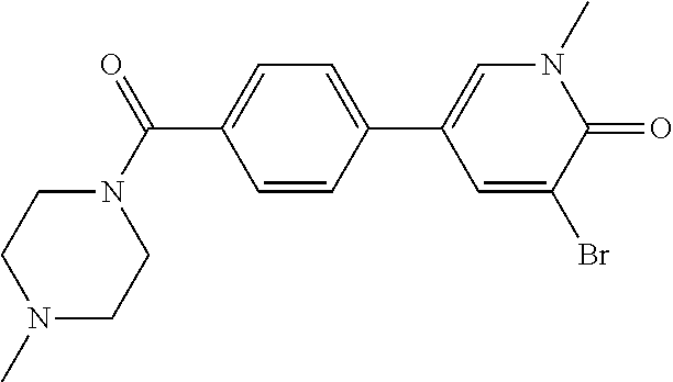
C1N(C(C2=CC=C(C3=CN(C)C(=O)C(Br)=C3)C=C2)=O)CCN(C)C1
